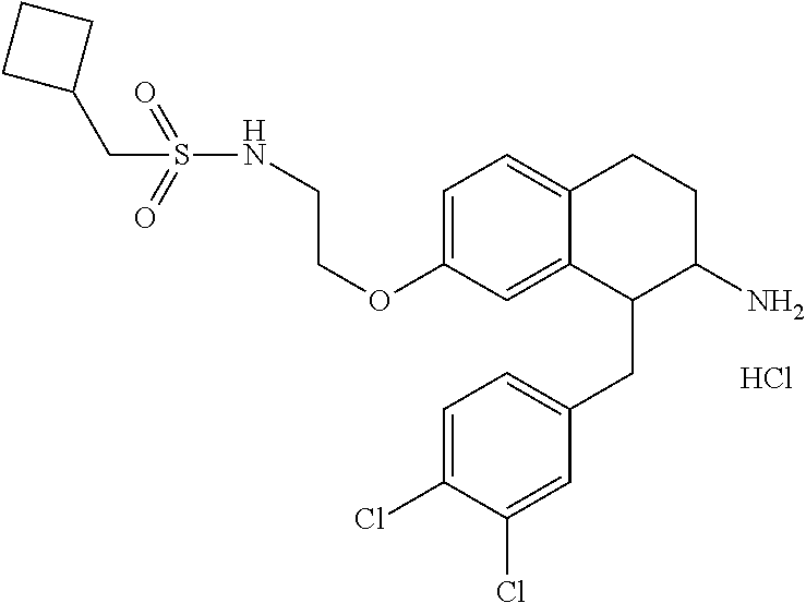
C1=C(OCCNS(=O)(=O)CC2CCC2)C=C2C(=C1)CCC(N)C2CC1=CC=C(Cl)C(Cl)=C1.Cl
